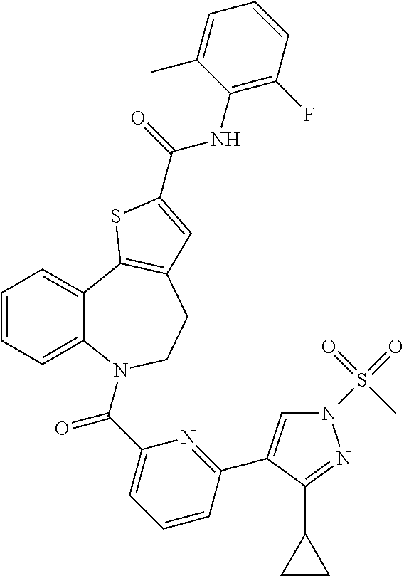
C1=CC=C2C(=C1)C1=C(CCN2C(C2=CC=CC(C3=CN(S(=O)(=O)C)N=C3C3CC3)=N2)=O)C=C(C(=O)NC2=C(F)C=CC=C2C)S1
